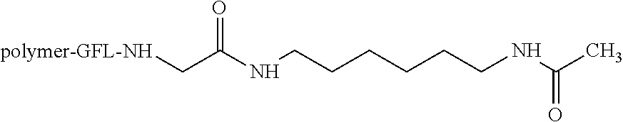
[polymer-GFL-NH]CC(NCCCCCCNC(C)=O)=O
